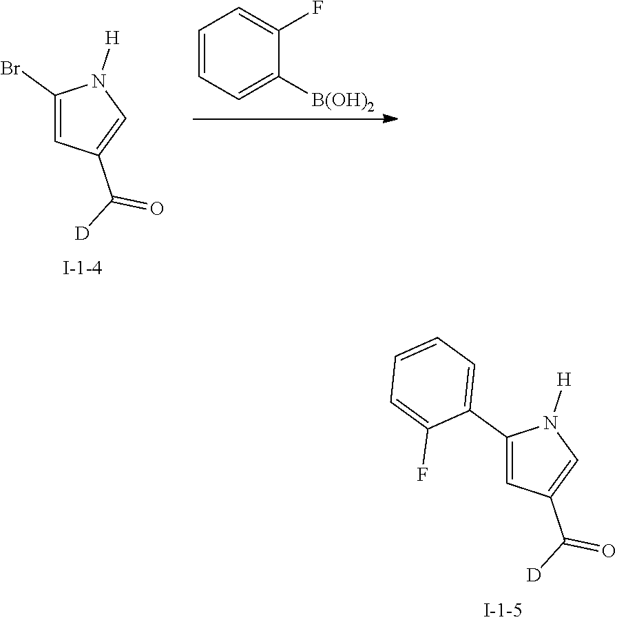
C1(Br)=CC(C([D])=O)=CN1[H].C1=CC=C([B(OH)2])C(F)=C1.C1(C2=CC=CC=C2F)=CC(C([D])=O)=CN1[H]
